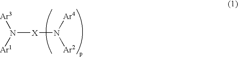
N([X]N([Ar4])[Ar2])([Ar3])[Ar1]
